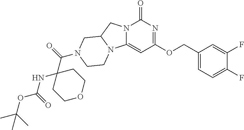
N12C(=CC(OCC3=CC=C(F)C(F)=C3)=NC1=O)N1C(C2)CN(C(=O)C2(NC(OC(C)(C)C)=O)CCOCC2)CC1
